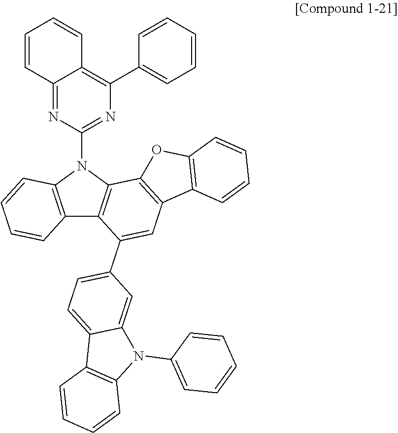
C12=C(N(C3=NC(C4=CC=CC=C4)=C4C(=N3)C=CC=C4)C3=C1C(C1=CC=C4C(=C1)N(C1=CC=CC=C1)C1=C4C=CC=C1)=CC1=C3OC3=C1C=CC=C3)C=CC=C2
